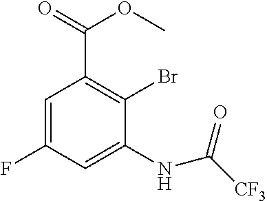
C1=C(F)C=C(NC([CF3])=O)C(Br)=C1C(=O)OC
